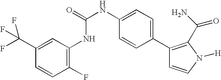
C1(C(F)(F)F)=CC(NC(NC2=CC=C(C3=C(C(N)=O)N([H])C=C3)C=C2)=O)=C(F)C=C1
